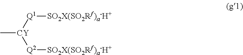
C[CY]([Q1][SO2X(SO2Rf)a-H+])[Q2][SO2X(SO2Rf)a-H+]
